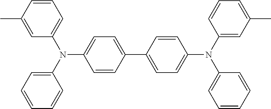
CC1=CC(N(C2=CC=CC=C2)C2=CC=C(C3=CC=C(N(C4=CC(C)=CC=C4)C4=CC=CC=C4)C=C3)C=C2)=CC=C1
